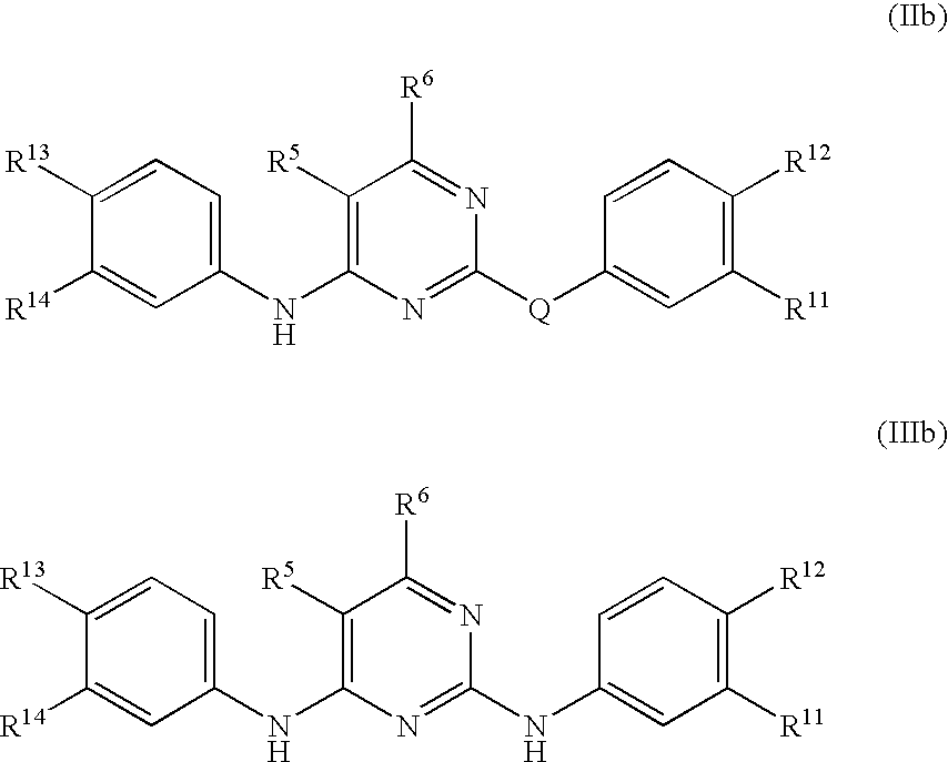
C1(NC2=C([R5])C([R6])=NC([Q]C3=CC([R11])=C([R12])C=C3)=N2)=CC=C([R13])C([R14])=C1.C1(NC2=C([R5])C([R6])=NC(NC3=CC([R11])=C([R12])C=C3)=N2)=CC=C([R13])C([R14])=C1
